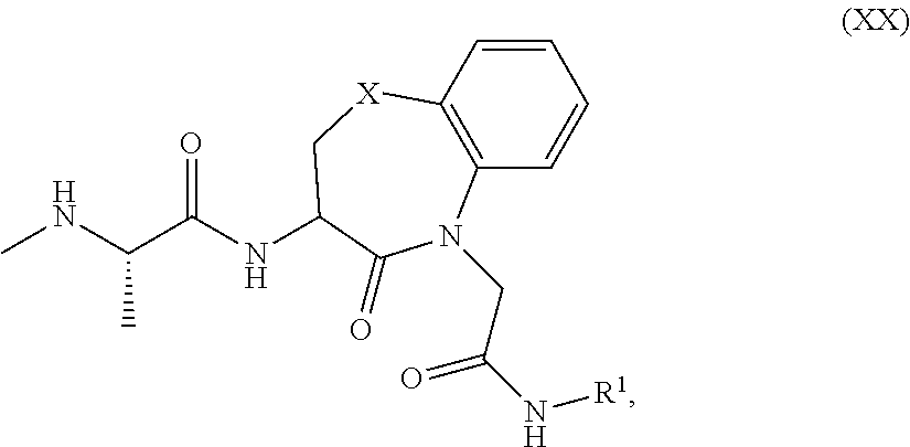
CC(C(=O)NC1C[X]C2=C(C=CC=C2)N(CC(=O)N[R1])C1=O)NC
